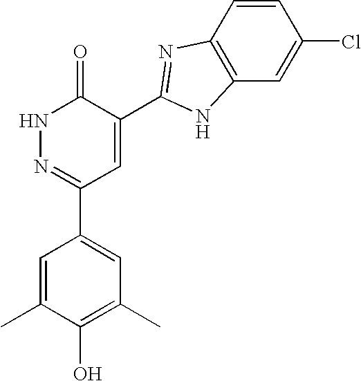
C1=C(C)C(O)=C(C)C=C1C1=NNC(=O)C(C2=NC3=C(C=C(Cl)C=C3)N2)=C1
